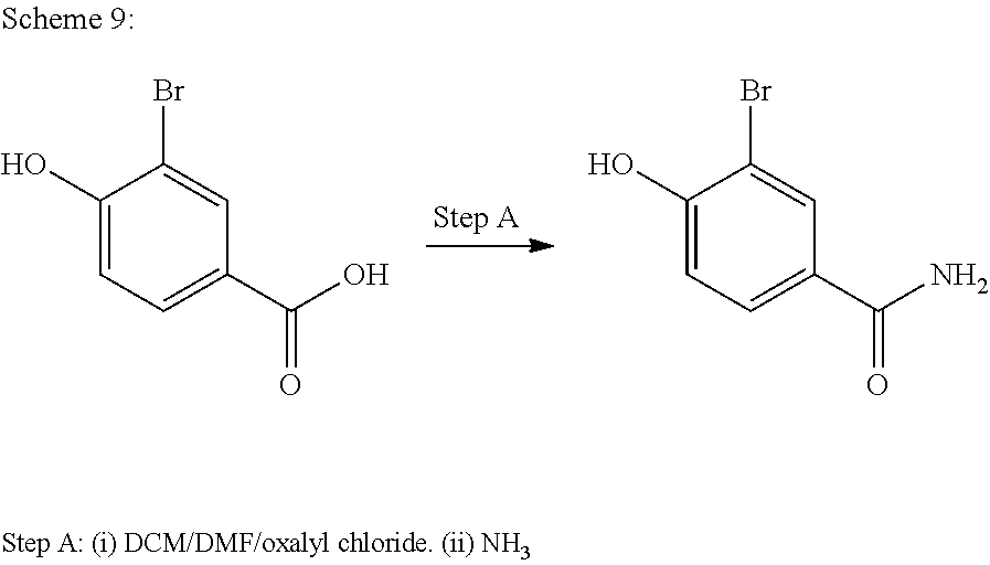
C1(O)=CC=C(C(O)=O)C=C1Br.C1(O)=CC=C(C(N)=O)C=C1Br
